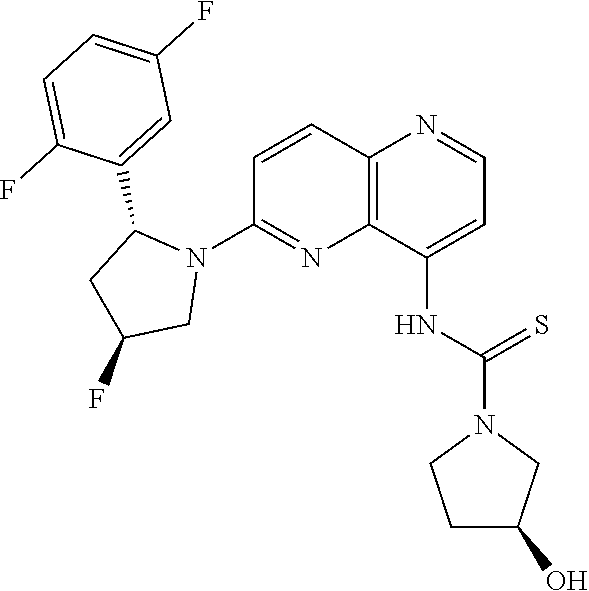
C1=CC2=C(N=C1N1C(C3=CC(F)=CC=C3F)CC(F)C1)C(NC(N1CCC(O)C1)=S)=CC=N2
